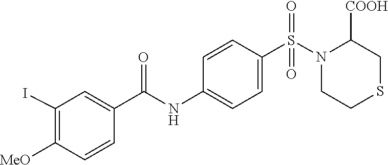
C1([COOH])CSCCN1S(=O)(=O)C1=CC=C(NC(C2=CC(I)=C([MeO])C=C2)=O)C=C1
